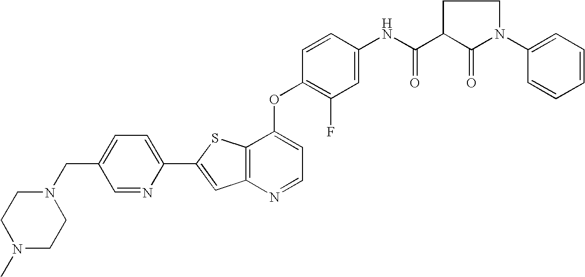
C12=C(SC(C3=CC=C(CN4CCN(C)CC4)C=N3)=C1)C(OC1=C(F)C=C(NC(=O)C3CCN(C4=CC=CC=C4)C3=O)C=C1)=CC=N2
